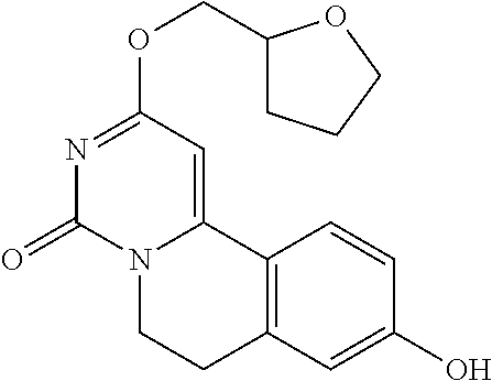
N1=C(OCC2CCCO2)C=C2N(C1=O)CCC1=C2C=CC(O)=C1
